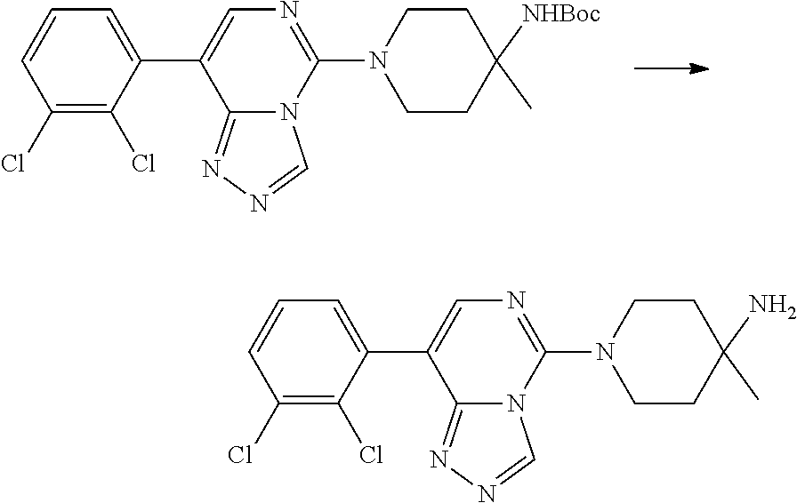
C1CN(C2=NC=C(C3=CC=CC(Cl)=C3Cl)C3=NN=CN23)CCC1([NHBoc])C.C1CN(C2=NC=C(C3=CC=CC(Cl)=C3Cl)C3=NN=CN23)CCC1(N)C
